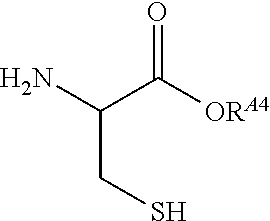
NC(C([ORA4])=O)CS
